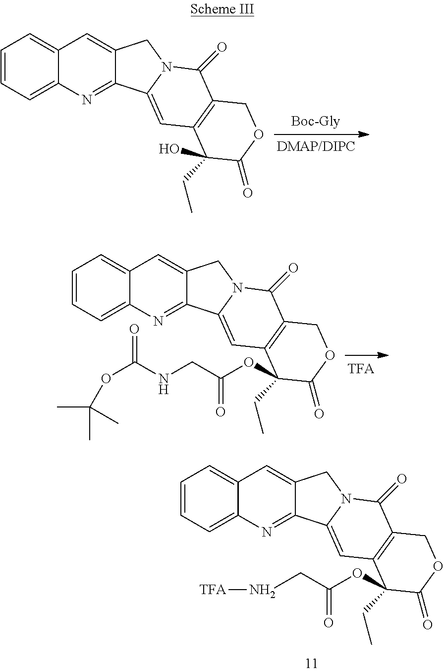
C1=CC=C2C(=C1)C=C1C(=N2)C2=CC3=C(C(=O)N2C1)COC(=O)C3(O)CC.C1=CC=C2C(=C1)C=C1C(=N2)C2=CC3=C(C(=O)N2C1)COC(=O)C3(OC(CNC(=O)OC(C)(C)C)=O)CC.C1=CC=C2C(=C1)C=C1C(=N2)C2=CC3=C(C(=O)N2C1)COC(=O)C3(OC(CN[TFA])=O)CC
